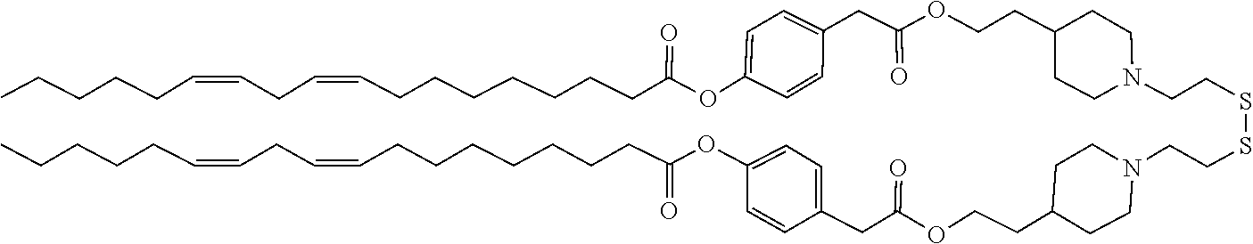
C(C1CCN(CCSSCCN2CCC(CCOC(CC3=CC=C(OC(CCCCCCCC=CCC=CCCCCC)=O)C=C3)=O)CC2)CC1)COC(CC1=CC=C(OC(CCCCCCCC=CCC=CCCCCC)=O)C=C1)=O
